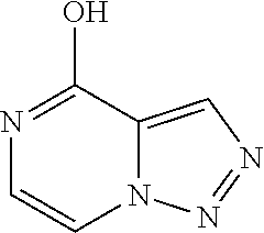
N1=C(O)C2=CN=NN2C=C1
